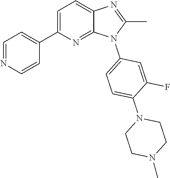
C1(C)=NC2=CC=C(C3=CC=NC=C3)N=C2N1C1=CC=C(N2CCN(C)CC2)C(F)=C1
